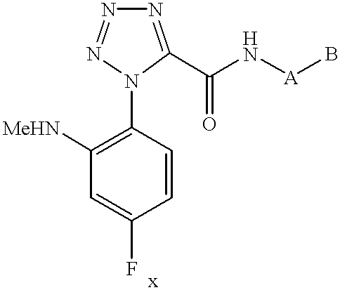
C1=CC(F)=CC([MeHN])=C1N1N=NN=C1C(=O)N[A]B
